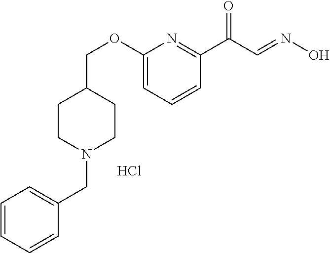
C1=CC=CC(CN2CCC(COC3=CC=CC(C(C=NO)=O)=N3)CC2)=C1.Cl
